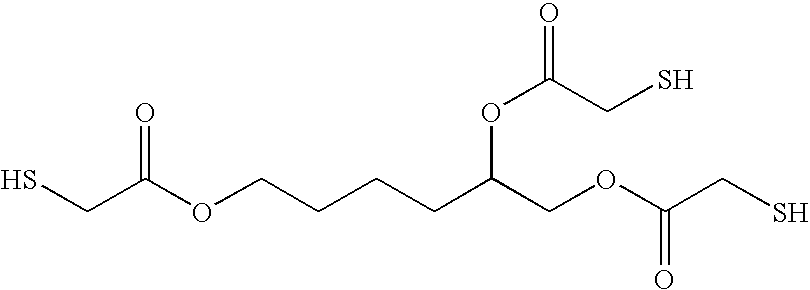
SCC(OCCCCC(COC(CS)=O)OC(CS)=O)=O
